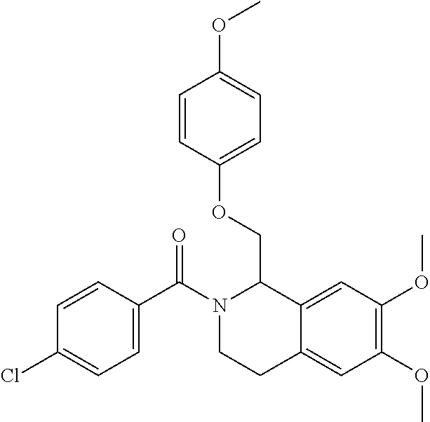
C1=CC(C(N2CCC3=CC(OC)=C(OC)C=C3C2COC2=CC=C(OC)C=C2)=O)=CC=C1Cl
